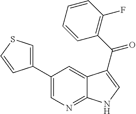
C1(C2=CN=C3C(=C2)C(C(C2=C(F)C=CC=C2)=O)=CN3)=CSC=C1
